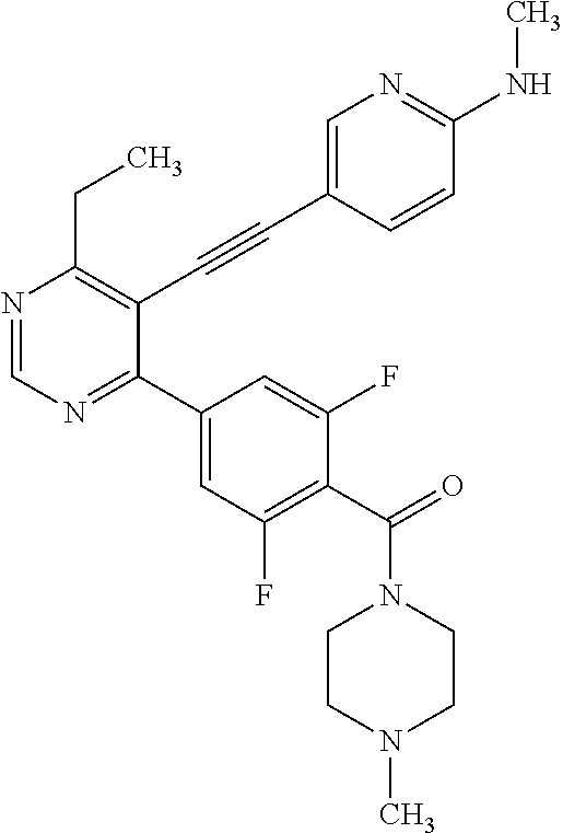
N1=CN=C(C2=CC(F)=C(C(N3CCN(C)CC3)=O)C(F)=C2)C(C#CC2=CN=C(NC)C=C2)=C1CC
